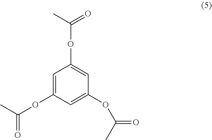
C1=C(OC(C)=O)C=C(OC(=O)C)C=C1OC(=O)C
